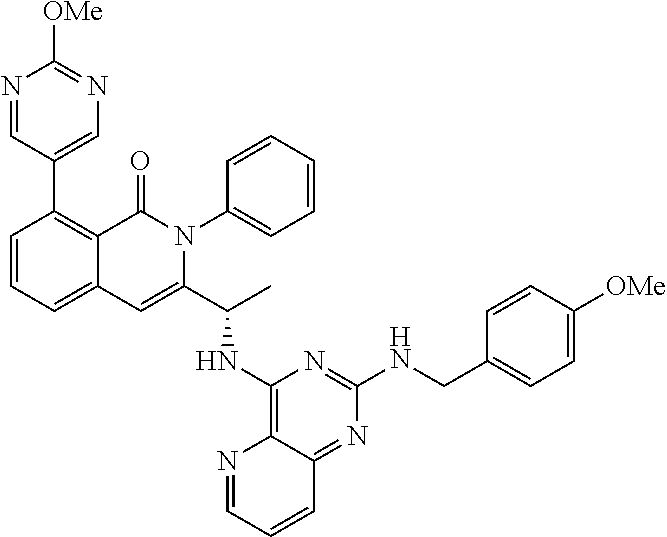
C1=CC=C2C(=C1C1=CN=C([OMe])N=C1)C(=O)N(C1=CC=CC=C1)C(C(NC1=C3C(=NC(NCC4=CC=C([OMe])C=C4)=N1)C=CC=N3)C)=C2
